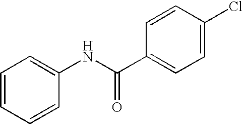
C1=CC=CC(NC(C2=CC=C(Cl)C=C2)=O)=C1
